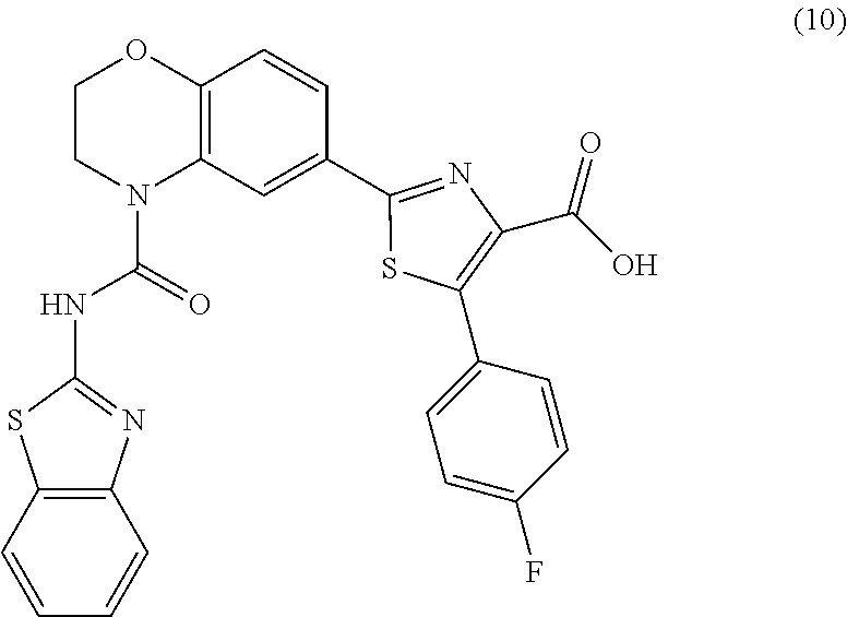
C1CN(C(=O)NC2=NC3=C(S2)C=CC=C3)C2=C(O1)C=CC(C1=NC(C(O)=O)=C(C3=CC=C(F)C=C3)S1)=C2
